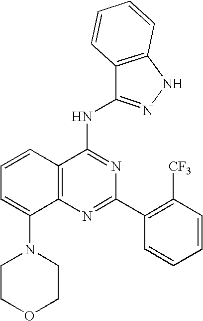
C12=C(N=C(C3=C([CF3])C=CC=C3)N=C1NC1=NNC3=C1C=CC=C3)C(N1CCOCC1)=CC=C2
